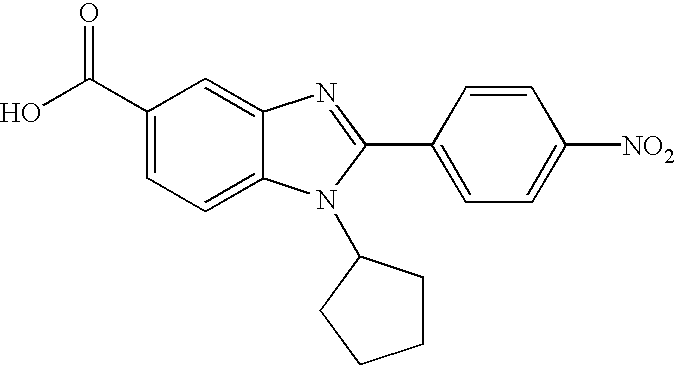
C1(C(O)=O)=CC=C2C(=C1)N=C(C1=CC=C([NO2])C=C1)N2C1CCCC1
